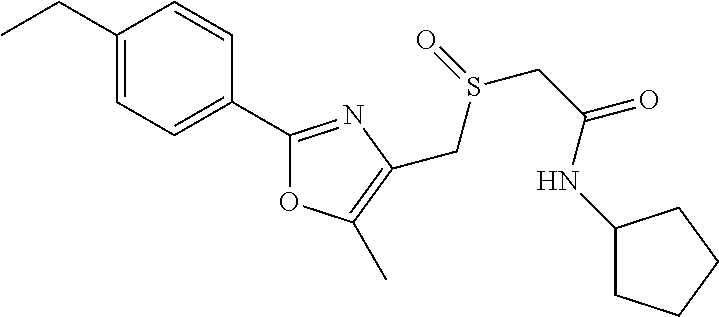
C1(CC)=CC=C(C2=NC(CS(CC(=O)NC3CCCC3)=O)=C(C)O2)C=C1
